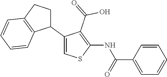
C1(C2CCC3=C2C=CC=C3)=CSC(NC(C2=CC=CC=C2)=O)=C1C(=O)O
